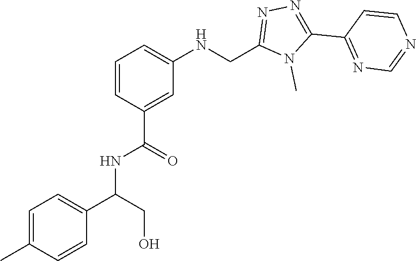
N1=C(C2=NN=C(CNC3=CC=CC(C(NC(C4=CC=C(C)C=C4)CO)=O)=C3)N2C)C=CN=C1
